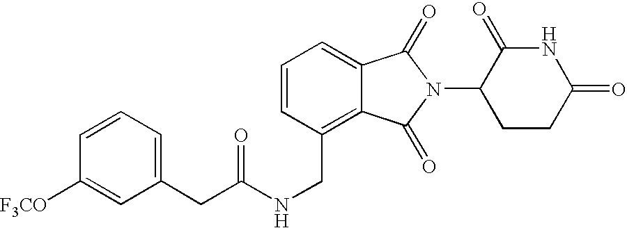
N(CC1=C2C(=CC=C1)C(=O)N(C1CCC(=O)NC1=O)C2=O)C(=O)CC1=CC=CC([F3CO])=C1
